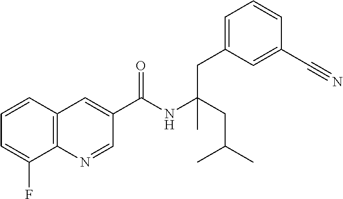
C1=CC2=C(C(F)=C1)N=CC(C(NC(CC(C)C)(CC1=CC=CC(C#N)=C1)C)=O)=C2
